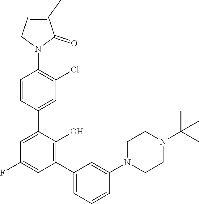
C1=CC(C2=CC(F)=CC(C3=CC=CC(N4CCN(C(C)(C)C)CC4)=C3)=C2O)=CC(Cl)=C1N1C(=O)C(C)=CC1
